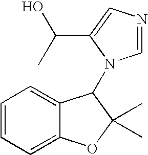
C1=CC=C2C(=C1)C(N1C=NC=C1C(O)C)C(C)(C)O2
